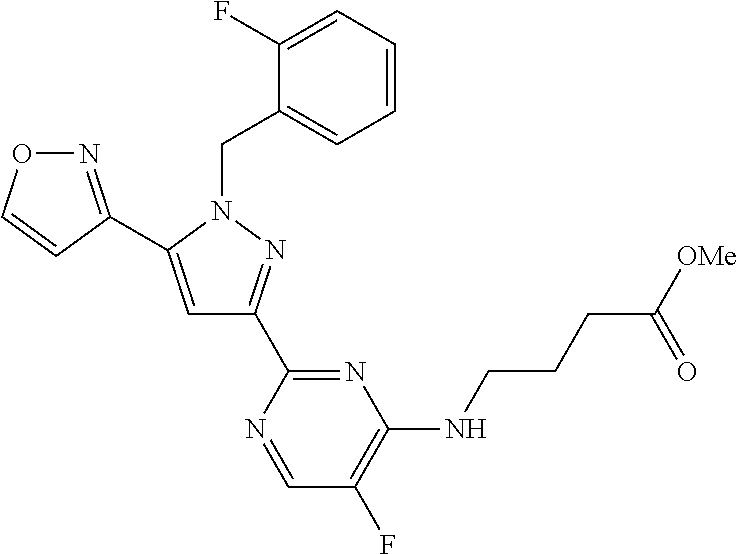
N1=C(C2=CC(C3=NC(NCCCC(=O)[OMe])=C(F)C=N3)=NN2CC2=CC=CC=C2F)C=CO1
